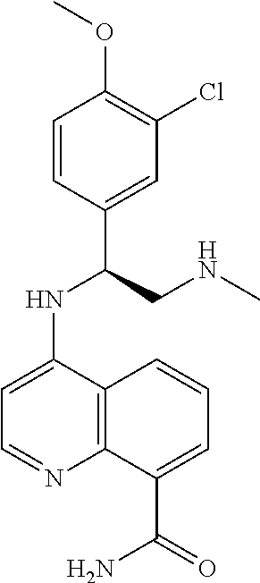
C1=CC(C(CNC)NC2=CC=NC3=C2C=CC=C3C(=O)N)=CC(Cl)=C1OC
